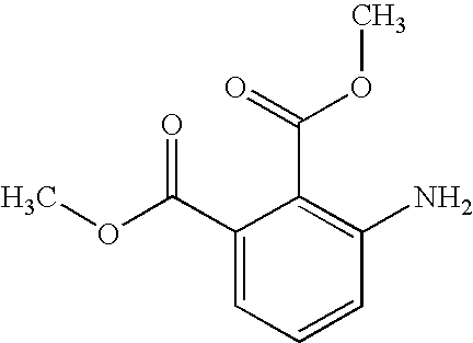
C1(C(OC)=O)=CC=CC(N)=C1C(OC)=O
